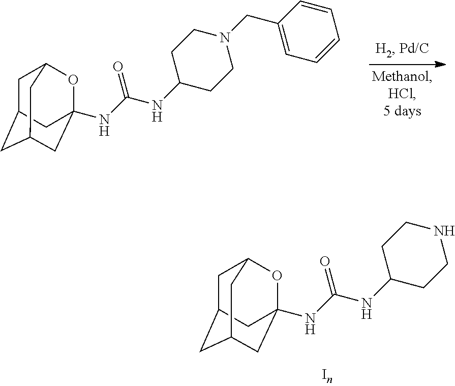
C1C2CC3CC(NC(NC4CCNCC4)=O)(OC1C3)C2.C1C2CC3CC(NC(NC4CCN(CC5=CC=CC=C5)CC4)=O)(OC1C3)C2
